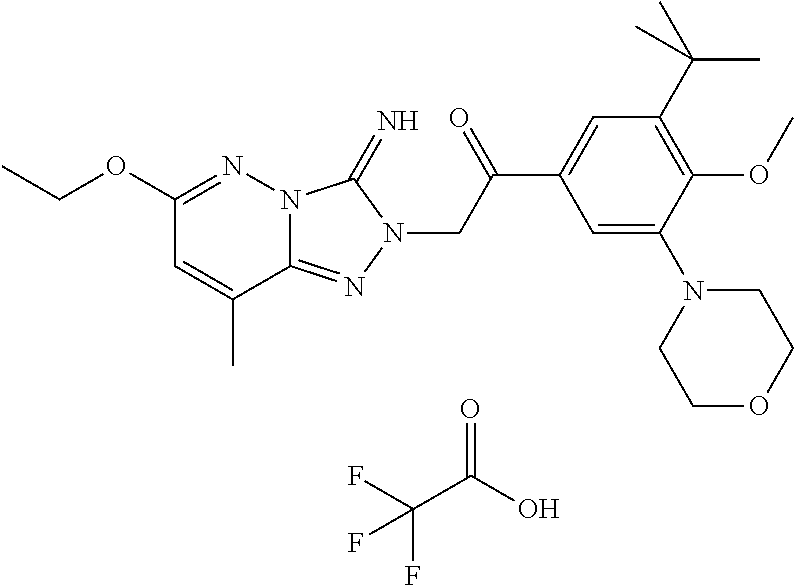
C12=NN(CC(=O)C3=CC(C(C)(C)C)=C(OC)C(N4CCOCC4)=C3)C(=N)N1N=C(OCC)C=C2C.O=C(O)C(F)(F)F
